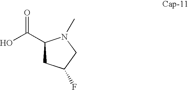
C1(C(O)=O)CC(F)CN1C
